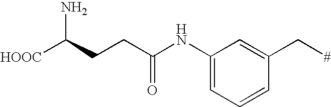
[HOOC]C(CCC(NC1=CC=CC(C[#])=C1)=O)N
